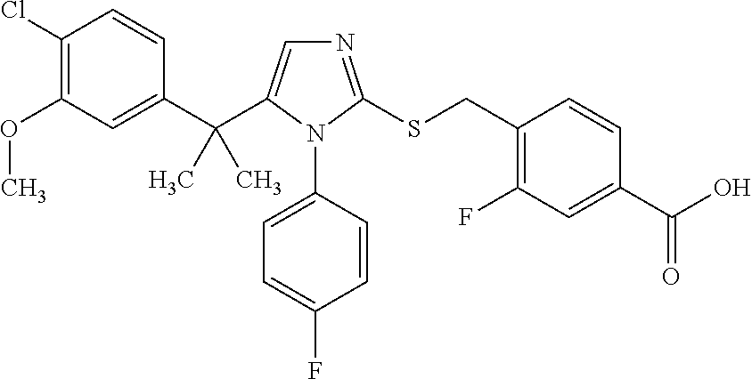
C1(Cl)=C(OC)C=C(C(C2=CN=C(SCC3=C(F)C=C(C(O)=O)C=C3)N2C2=CC=C(F)C=C2)(C)C)C=C1
